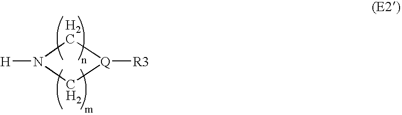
N1([H])C[Q]([R3])C1
